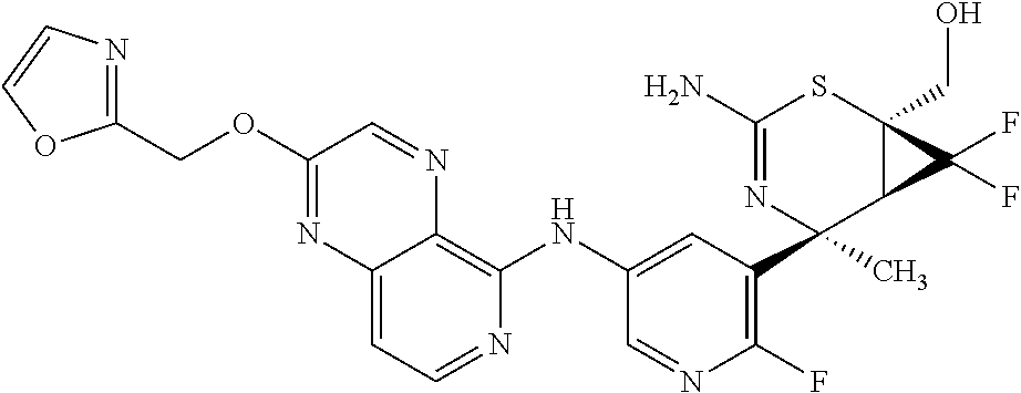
C12=CC=NC(NC3=CC(C4(C)C5C(CO)(SC(N)=N4)C5(F)F)=C(F)N=C3)=C1N=CC(OCC1=NC=CO1)=N2
